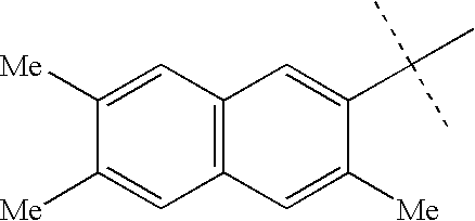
C12=C(C=C([Me])C(C(C)(C)C)=C1)C=C([Me])C([Me])=C2
